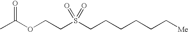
O=C(OCCS(CCCCCC[Me])(=O)=O)C
